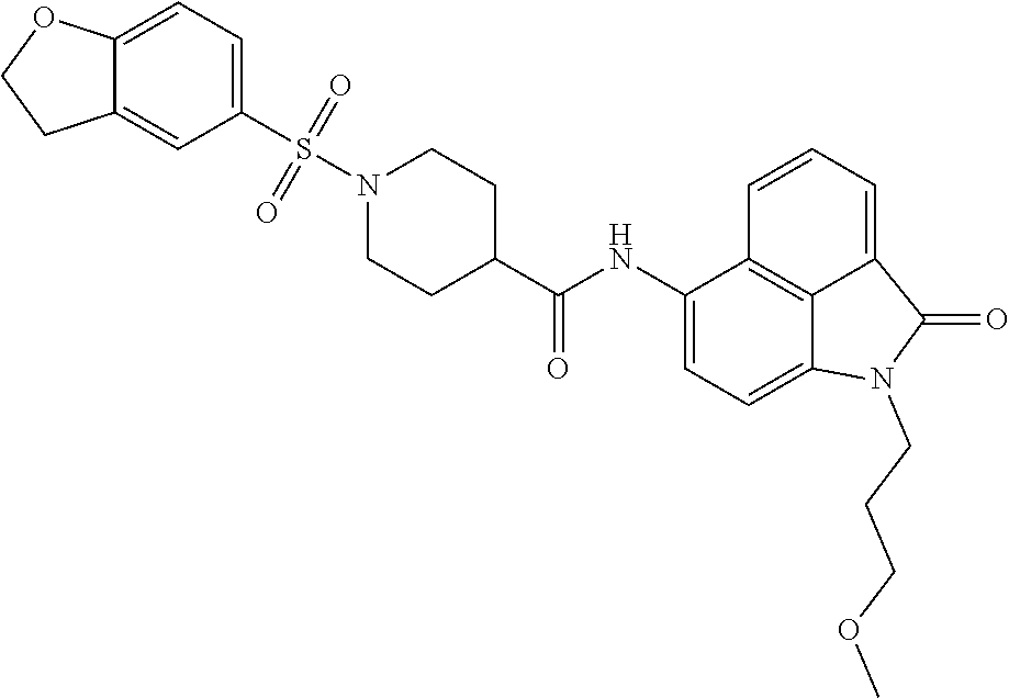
C1(NC(C2CCN(S(C3=CC=C4C(=C3)CCO4)(=O)=O)CC2)=O)=CC=C2C3=C1C=CC=C3C(=O)N2CCCOC
